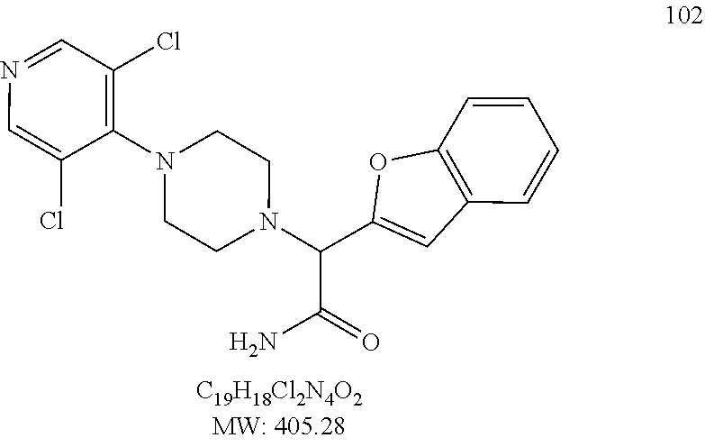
C1CN(C2=C(Cl)C=NC=C2Cl)CCN1C(C1=CC2=C(C=CC=C2)O1)C(N)=O
